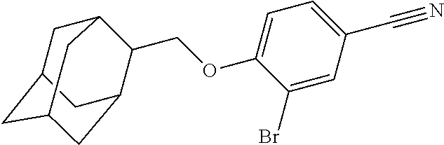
C1C2CC3CC(C(COC4=CC=C(C#N)C=C4Br)C1C3)C2
